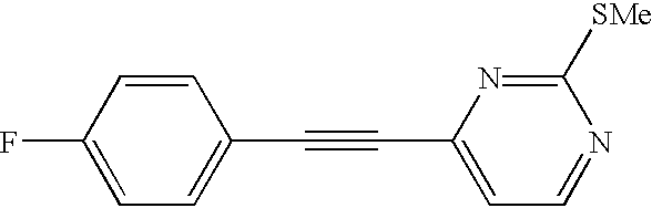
FC1=CC=C(C#CC2=CC=NC([SMe])=N2)C=C1
